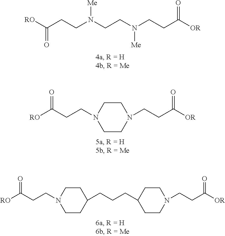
C(=O)(CCN([Me])CCN([Me])CCC(=O)[OR])[RO].O=C([RO])CCN1CCN(CCC(=O)[OR])CC1.O=C([RO])CCN1CCC(CCCC2CCN(CCC(=O)[OR])CC2)CC1
